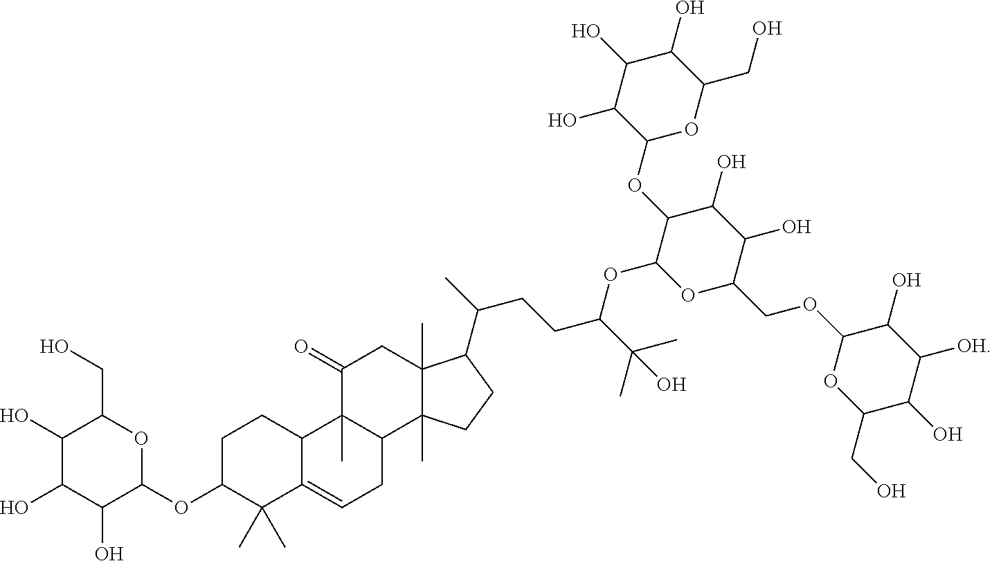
C1(O)C(O)C(O)C(OC2C(C)(C)C3=CCC4C(C)(C3CC2)C(=O)CC2(C)C4(C)CCC2C(C)CCC(C(C)(C)O)OC2OC(COC3OC(CO)C(O)C([OH])C3O)C(O)C(O)C2OC2OC(CO)C(O)C(O)C2O)OC1CO
